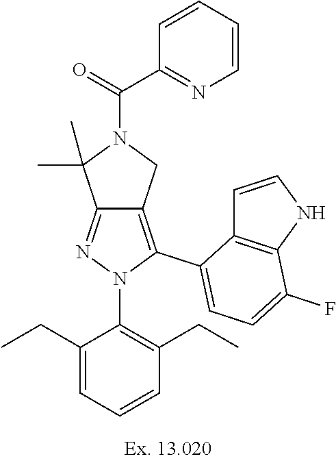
C12=NN(C3=C(CC)C=CC=C3CC)C(C3=CC=C(F)C4=C3C=CN4)=C1CN(C(C1=NC=CC=C1)=O)C2(C)C
